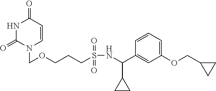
N1C(=O)N(COCCCS(NC(C2=CC(OCC3CC3)=CC=C2)C2CC2)(=O)=O)C=CC1=O
